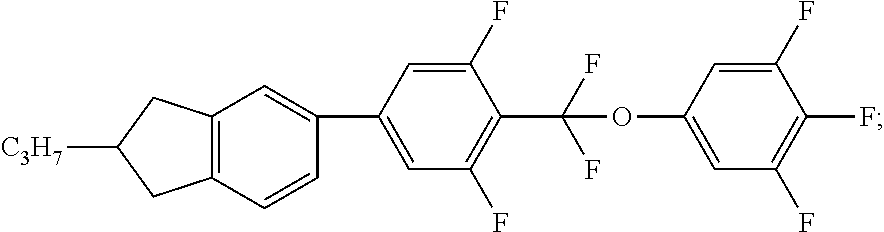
C1(C2=CC3=C(C=C2)CC([C3H7])C3)=CC(F)=C(C(F)(F)OC2=CC(F)=C(F)C(F)=C2)C(F)=C1
